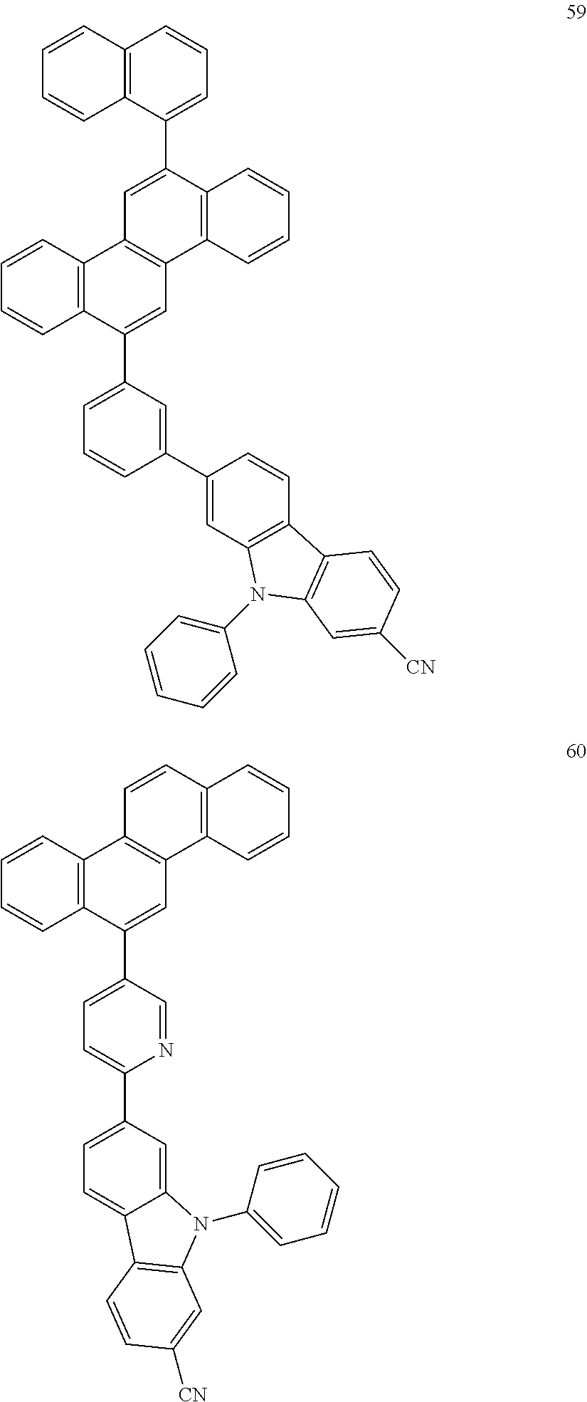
C12=C(C=CC=C1)C1=C(C=C2C2=CC=CC(C3=CC4=C(C=C3)C3=C(N4C4=CC=CC=C4)C=C([CN])C=C3)=C2)C2=C(C(C3=CC=CC4=C3C=CC=C4)=C1)C=CC=C2.C12=C(C=CC=C1)C1=C(C=C2C2=CC=C(C3=CC=C4C(=C3)N(C3=CC=CC=C3)C3=C4C=CC([CN])=C3)N=C2)C2=C(C=C1)C=CC=C2
